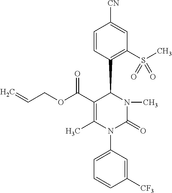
C1(C(OCC=C)=O)=C(C)N(C2=CC=CC([CF3])=C2)C(=O)N(C)C1C1=C(S(C)(=O)=O)C=C([CN])C=C1
